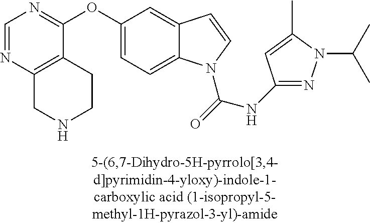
O(C1=CC=C2C(=C1)C=CN2C(=O)NC1=NN(C(C)C)C(C)=C1)C1=NC=NC2=C1CCNC2
